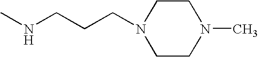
N1(CCCNC)CCN(C)CC1
